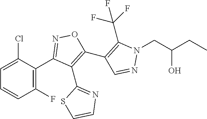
C1=CC(F)=C(C2=NOC(C3=C(C(F)(F)F)N(CC(CC)O)N=C3)=C2C2=NC=CS2)C(Cl)=C1
